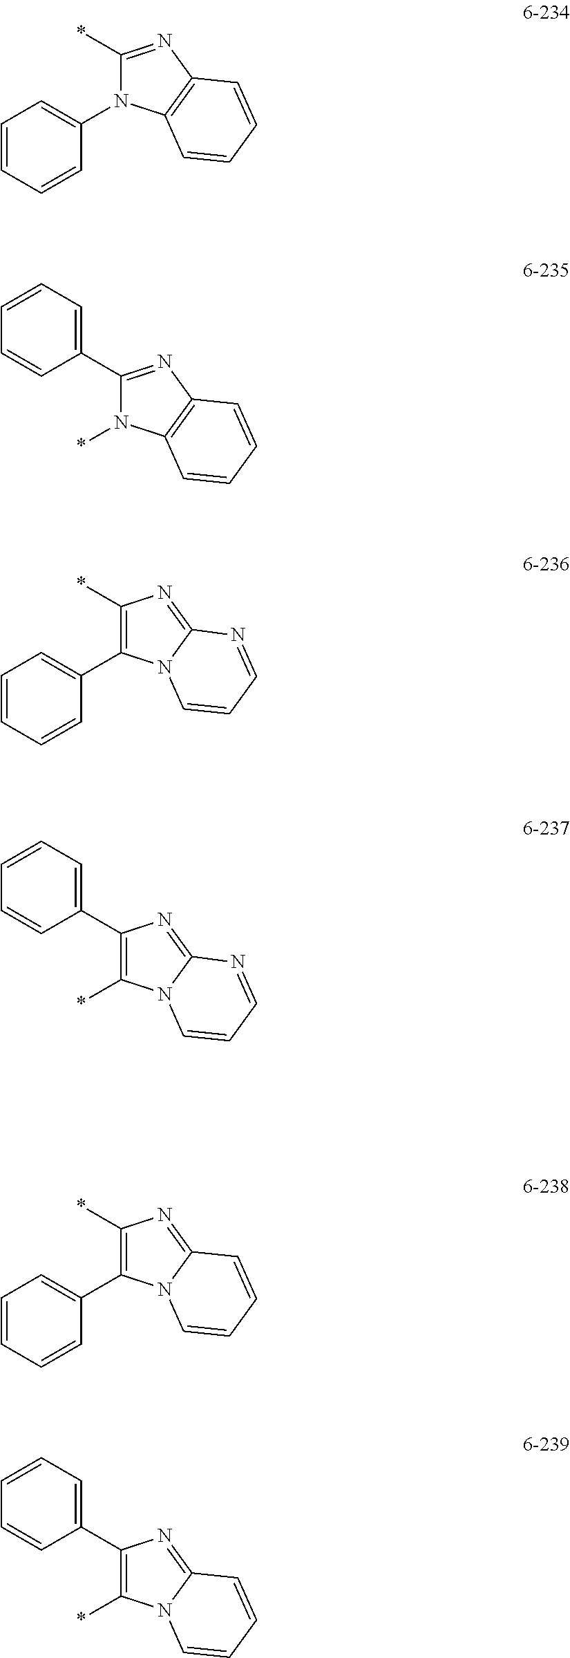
C1(*)=NC2=C(N1C1=CC=CC=C1)C=CC=C2.C1(C2=CC=CC=C2)=NC2=C(N1*)C=CC=C2.C1(*)=C(C2=CC=CC=C2)N2C(=N1)N=CC=C2.C1(C2=CC=CC=C2)=C(*)N2C(=N1)N=CC=C2.C1(*)=C(C2=CC=CC=C2)N2C(=N1)C=CC=C2.C1(C2=CC=CC=C2)=C(*)N2C(=N1)C=CC=C2
